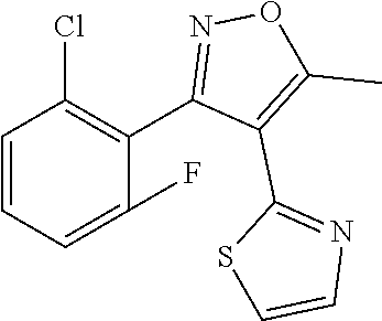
C1=CC=C(F)C(C2=NOC(C)=C2C2=NC=CS2)=C1Cl
